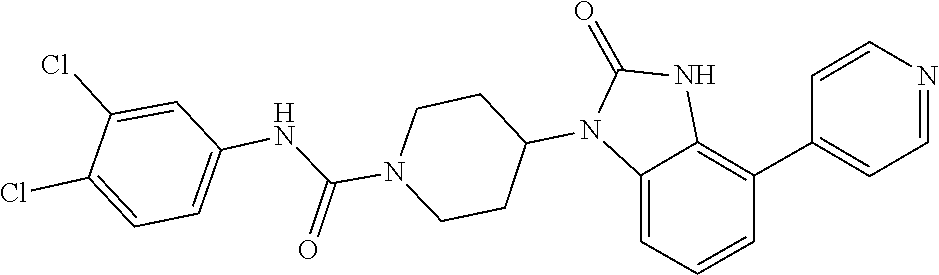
O=C1NC2=C(C3=CC=NC=C3)C=CC=C2N1C1CCN(C(NC2=CC=C(Cl)C(Cl)=C2)=O)CC1
